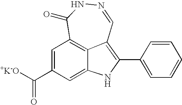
N1=CC2=C(C3=CC=CC=C3)NC3=CC(C([+K-O])=O)=CC(=C23)C(=O)N1
